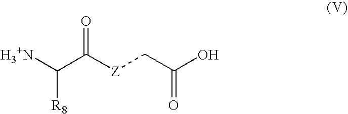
C(C([Z]CC(O)=O)=O)([H3+N])[R8]
